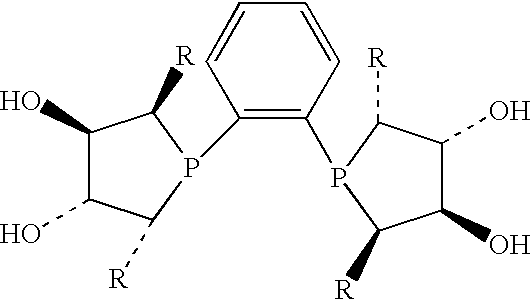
C1(O)C(O)C([R])P(C2=C(P3C([R])C(O)C(O)C3[R])C=CC=C2)C1[R]
